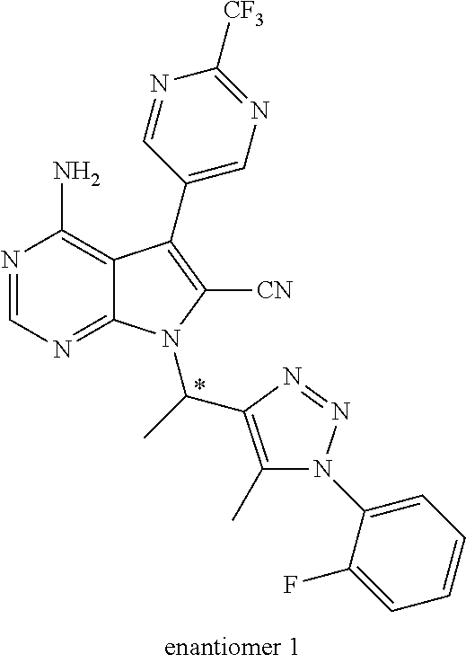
C12=C(N)N=CN=C1N(C(C)C1=C(C)N(C3=CC=CC=C3F)N=N1)C([CN])=C2C1=CN=C([CF3])N=C1
